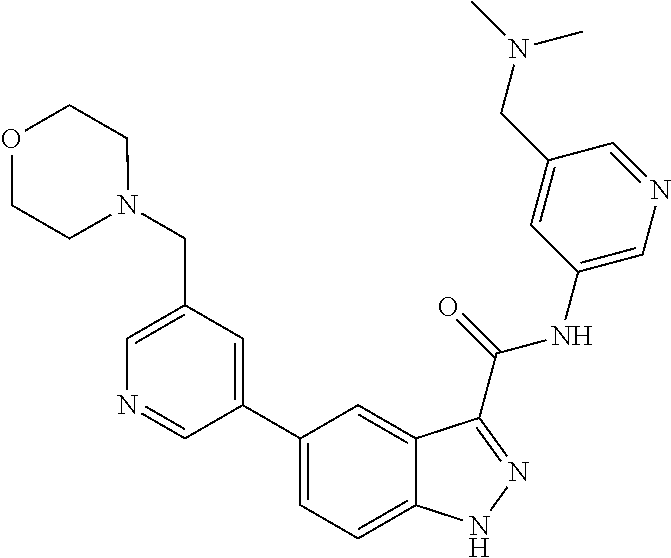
C1(CN2CCOCC2)=CN=CC(C2=CC=C3C(=C2)C(C(NC2=CN=CC(CN(C)C)=C2)=O)=NN3)=C1
